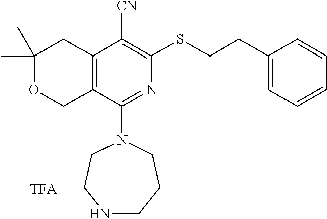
C1(C)(C)OCC2=C(C1)C([CN])=C(SCCC1=CC=CC=C1)N=C2N1CCNCCC1.[TFA]
